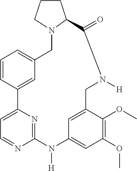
C12=NC(=CC=N1)C1=CC(=CC=C1)CN1C(CCC1)C(=O)N([H])CC1=CC(=CC(OC)=C1OC)N2[H]
